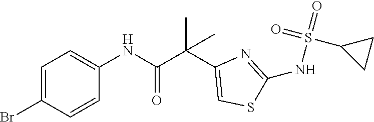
C1=C(Br)C=CC(NC(C(C2=CSC(NS(=O)(=O)C3CC3)=N2)(C)C)=O)=C1
